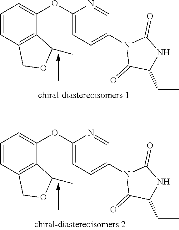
C1=CC2=C(C(OC3=CC=C(N4C(=O)C(CC)NC4=O)C=N3)=C1)C(C)OC2.C1=CC2=C(C(OC3=CC=C(N4C(=O)C(CC)NC4=O)C=N3)=C1)C(C)OC2
